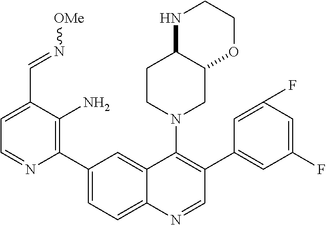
C1(C2=CC=C3C(=C2)C(N2CC4C(CC2)NCCO4)=C(C2=CC(F)=CC(F)=C2)C=N3)=C(N)C(C=N[OMe])=CC=N1
